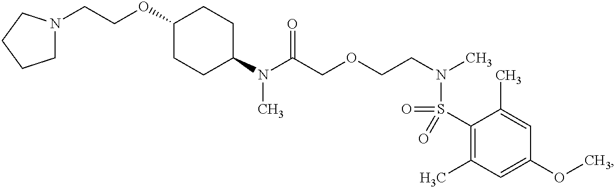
C1(N(C(COCCN(C)S(C2=C(C)C=C(OC)C=C2C)(=O)=O)=O)C)CCC(OCCN2CCCC2)CC1
